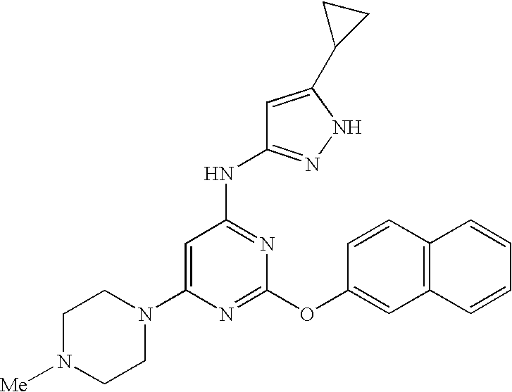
C1(N2CCN([Me])CC2)=CC(NC2=NNC(C3CC3)=C2)=NC(OC2=CC3=C(C=C2)C=CC=C3)=N1
